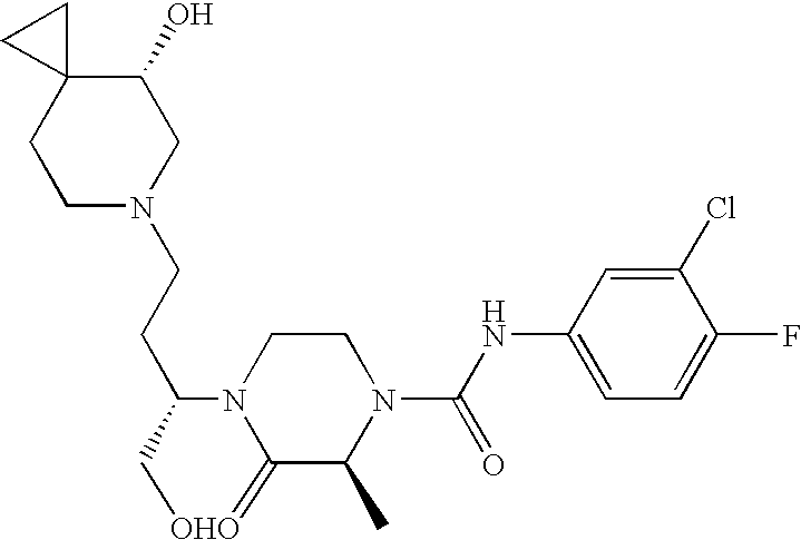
C1(O)C2(CCN(CCC3N4C(=[OHO]C3)C(C)N(C(NC3=CC=C(F)C(Cl)=C3)=O)CC4)C1)CC2
